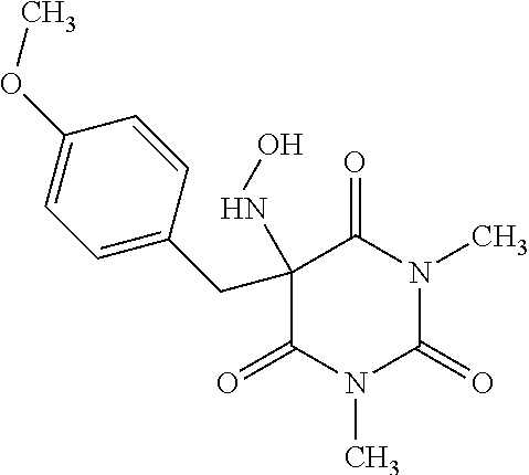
C1(=O)N(C)C(=O)N(C)C(=O)C1(CC1=CC=C(OC)C=C1)NO
